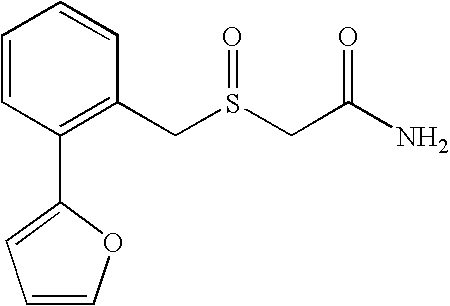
C1=CC(C2=CC=CO2)=C(CS(CC(N)=O)=O)C=C1
